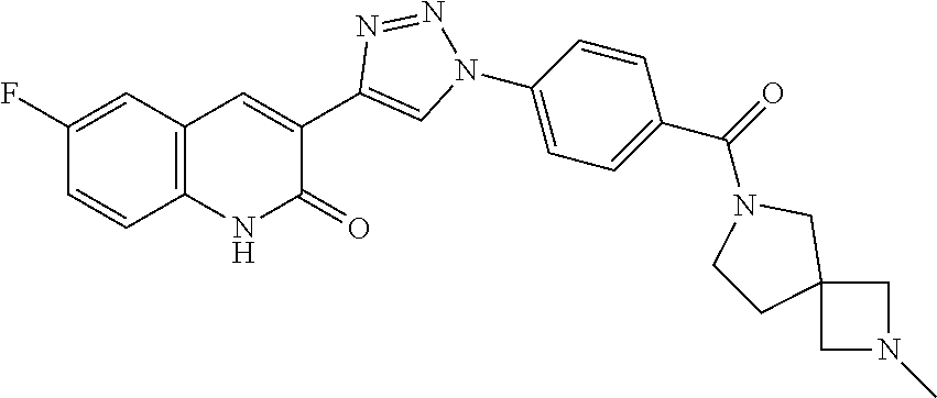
C12=C(C=C(F)C=C1)C=C(C1=CN(C3=CC=C(C(=O)N4CCC5(C4)CN(C)C5)C=C3)N=N1)C(=O)N2
